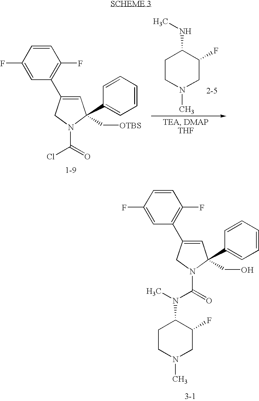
C1=C(C2=C(F)C=CC(F)=C2)CN(C(=O)Cl)C1(C1=CC=CC=C1)C[OTBS].C1CN(C)CC(F)C1NC.C1=C(C2=C(F)C=CC(F)=C2)CN(C(=O)N(C)C2CCN(C)CC2F)C1(C1=CC=CC=C1)CO
